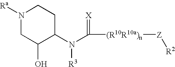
C1(N([R3])C(=[X])[(R10R10a)n][Z][R2])CCN([Ra])CC1O
